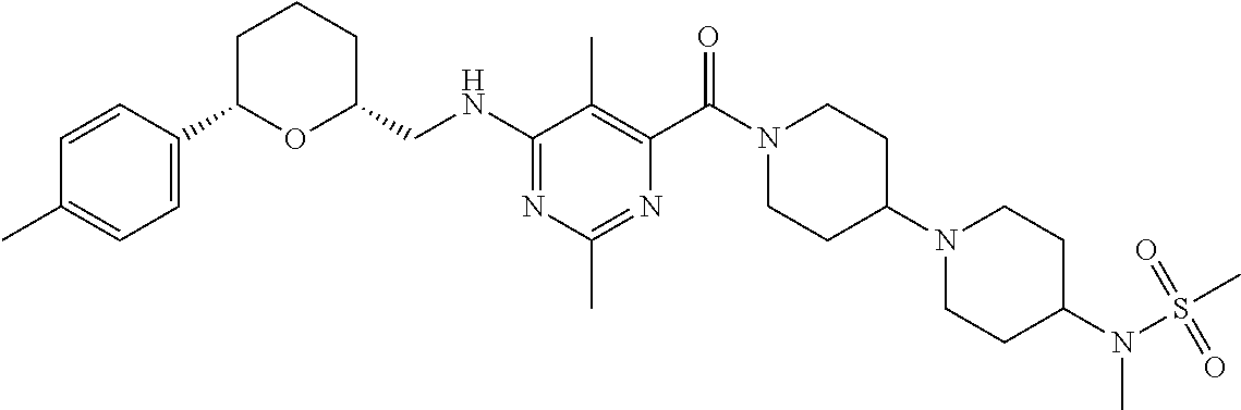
N(C1=NC(C)=NC(C(N2CCC(N3CCC(N(S(=O)(C)=O)C)CC3)CC2)=O)=C1C)CC1CCCC(C2=CC=C(C)C=C2)O1
